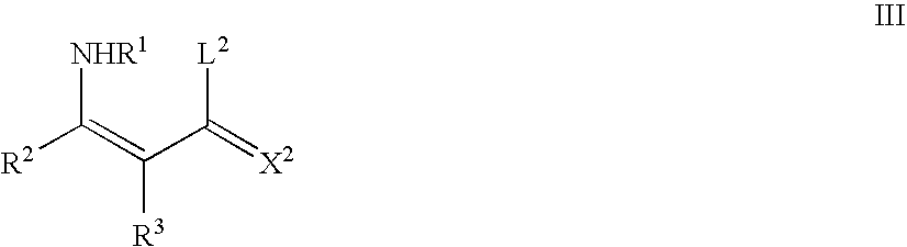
[NHR1]C([R2])=C([R3])C([L2])=[X2]
